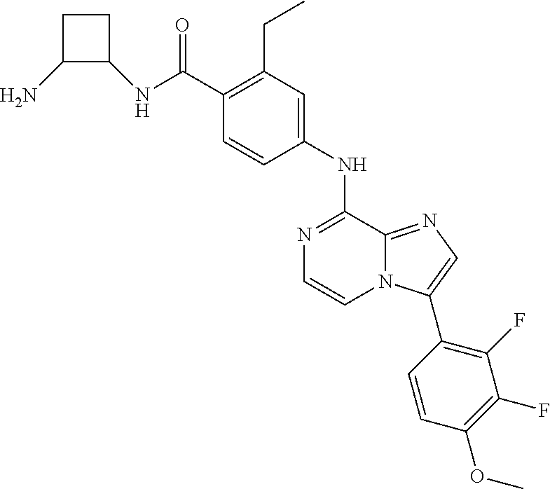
N1=C(NC2=CC(CC)=C(C(NC3CCC3N)=O)C=C2)C2=NC=C(C3=C(F)C(F)=C(OC)C=C3)N2C=C1
